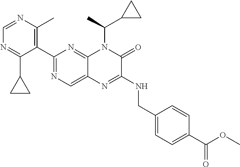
C1=NC(C)=C(C2=NC=C3C(=N2)N(C(C2CC2)C)C(=O)C(NCC2=CC=C(C(=O)OC)C=C2)=N3)C(C2CC2)=N1
